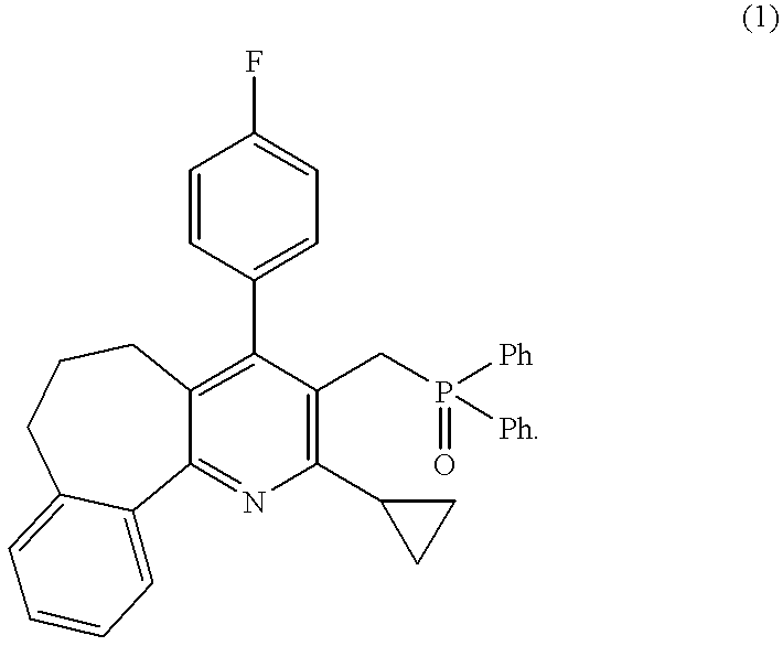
C1=CC(C2=C3C(=NC(C4CC4)=C2CP(=O)([Ph])[Ph])C2=CC=CC=C2CCC3)=CC=C1F
